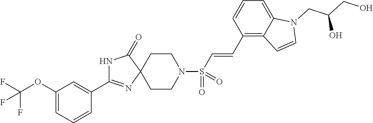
C1(C2=NC3(C(=O)N2)CCN(S(C=CC2=C4C(=CC=C2)N(CC(CO)O)C=C4)(=O)=O)CC3)=CC(OC(F)(F)F)=CC=C1
